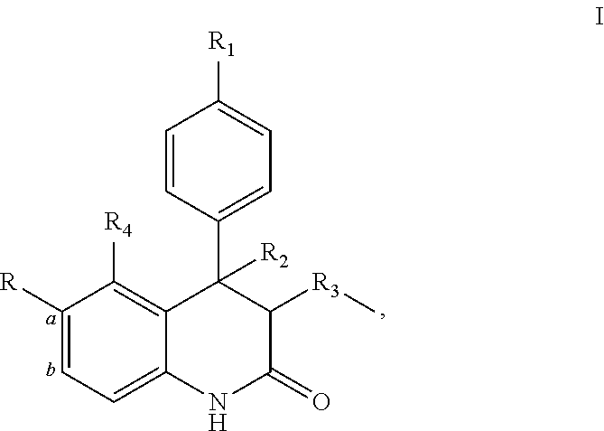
C1=CC(C2([R2])C3=C([R4])C([R])=CC=C3NC(=O)C2[R3]C)=CC=C1[R1]
